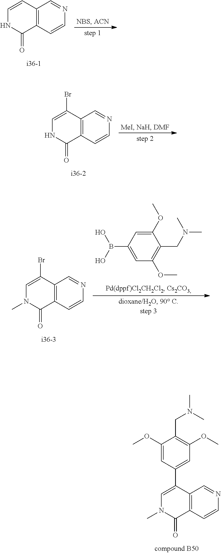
C12=C(C=CN=C1)C(=O)N(C)C=C2C1=CC(OC)=C(CN(C)C)C(OC)=C1.C12=C(C=CN=C1)C(=O)NC=C2.C12=C(C=CN=C1)C(=O)NC=C2Br.C12=C(C=CN=C1)C(=O)N(C)C=C2Br.C1(OC)=CC(B(O)O)=CC(OC)=C1CN(C)C
